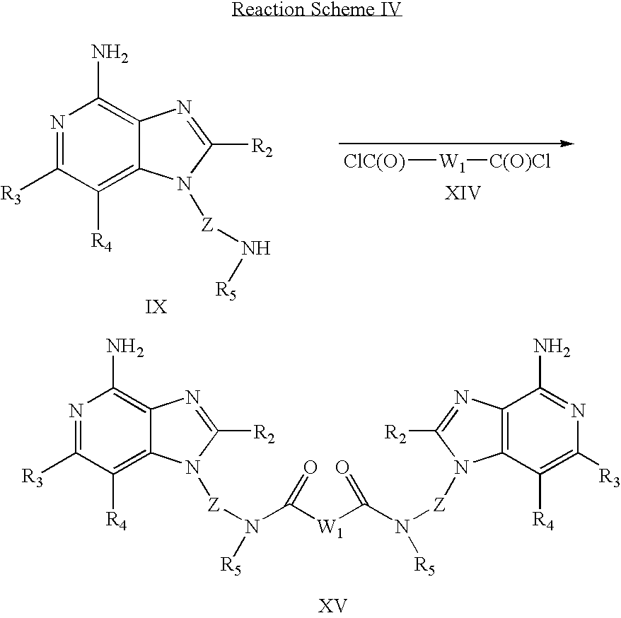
N1=C([R3])C([R4])=C2C(=C1N)N=C([R2])N2[Z]N([R5])C(=O)[W1]C(N([Z]N1C2=C(C(N)=NC([R3])=C2[R4])N=C1[R2])[R5])=O.[ClC(O)][W1][C(O)Cl].N1=C([R3])C([R4])=C2C(=C1N)N=C([R2])N2[Z]N[R5]
